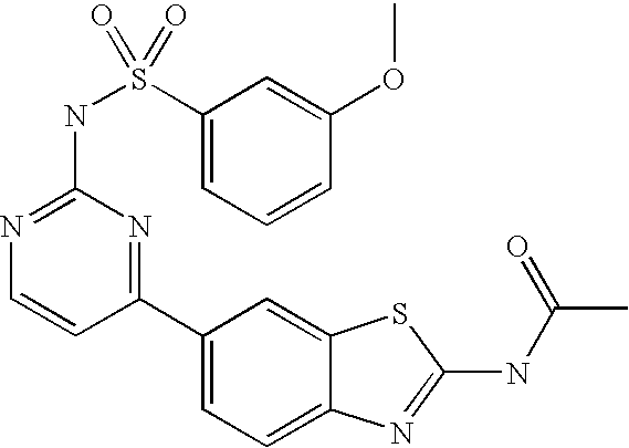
C1(C2=NC(NS(C3=CC=CC(OC)=C3)(=O)=O)=NC=C2)=CC=C2C(=C1)SC(NC(C)=O)=N2
